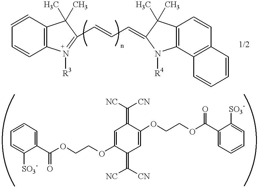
C1(C(OCCOC2=CC(=C([NC])[CN])C(OCCOC(C3=CC=CC=C3[SO3-])=O)=CC2=C([NC])[CN])=O)=CC=CC=C1[SO3-].C12=C(C=CC=C1)C(C)(C)C(C=CC=C1N([R4])C3=C(C=CC4=C3C=CC=C4)C1(C)C)=N2[R3]
